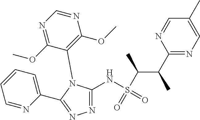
N1=C(NS(=O)(=O)C(C(C2=NC=C(C)C=N2)C)C)N(C2=C(OC)N=CN=C2OC)C(C2=CC=CC=N2)=N1
